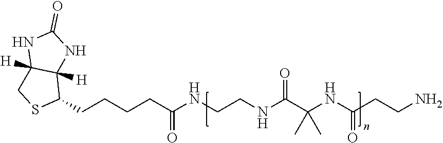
N(CCNC(C(NC(CCN)=O)(C)C)=O)C(CCCCC1C2([H])C([H])(CS1)NC(=O)N2)=O
